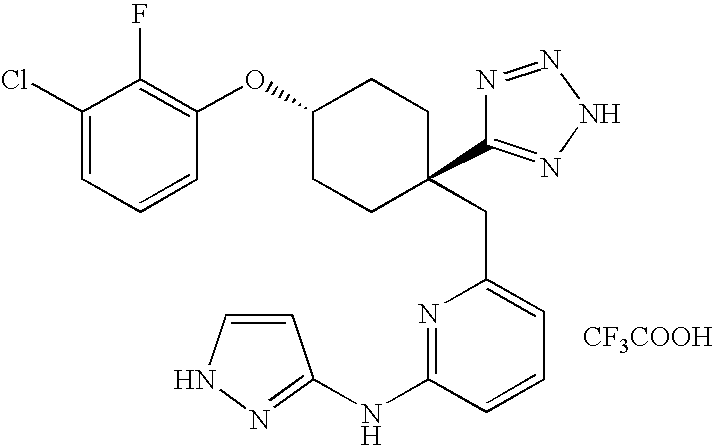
[CF3COOH].C(C1=CC=CC(NC2=NNC=C2)=N1)C1(C2=NNN=N2)CCC(OC2=C(F)C(Cl)=CC=C2)CC1
